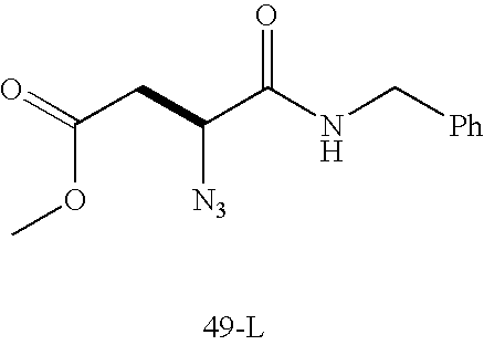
O=C(OC)CC(C(NC[Ph])=O)[N3].[49-L]
